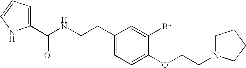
C1(C(NCCC2=CC=C(OCCN3CCCC3)C(Br)=C2)=O)=CC=CN1
